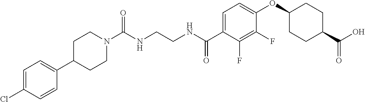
C(NCCNC(C1=CC=C(OC2CCC(C(O)=O)CC2)C(F)=C1F)=O)(=O)N1CCC(C2=CC=C(Cl)C=C2)CC1
